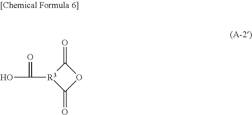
OC(=O)[R3]1C(=O)OC1=O
